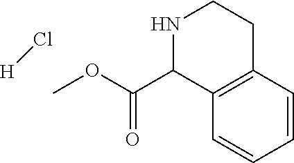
C1=CC2=C(C=C1)C(C(OC)=O)NCC2.[H]Cl
